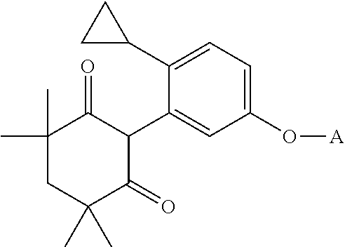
C1(C)(C)CC(C)(C)C(=O)C(C2=CC(O[A])=CC=C2C2CC2)C1=O
